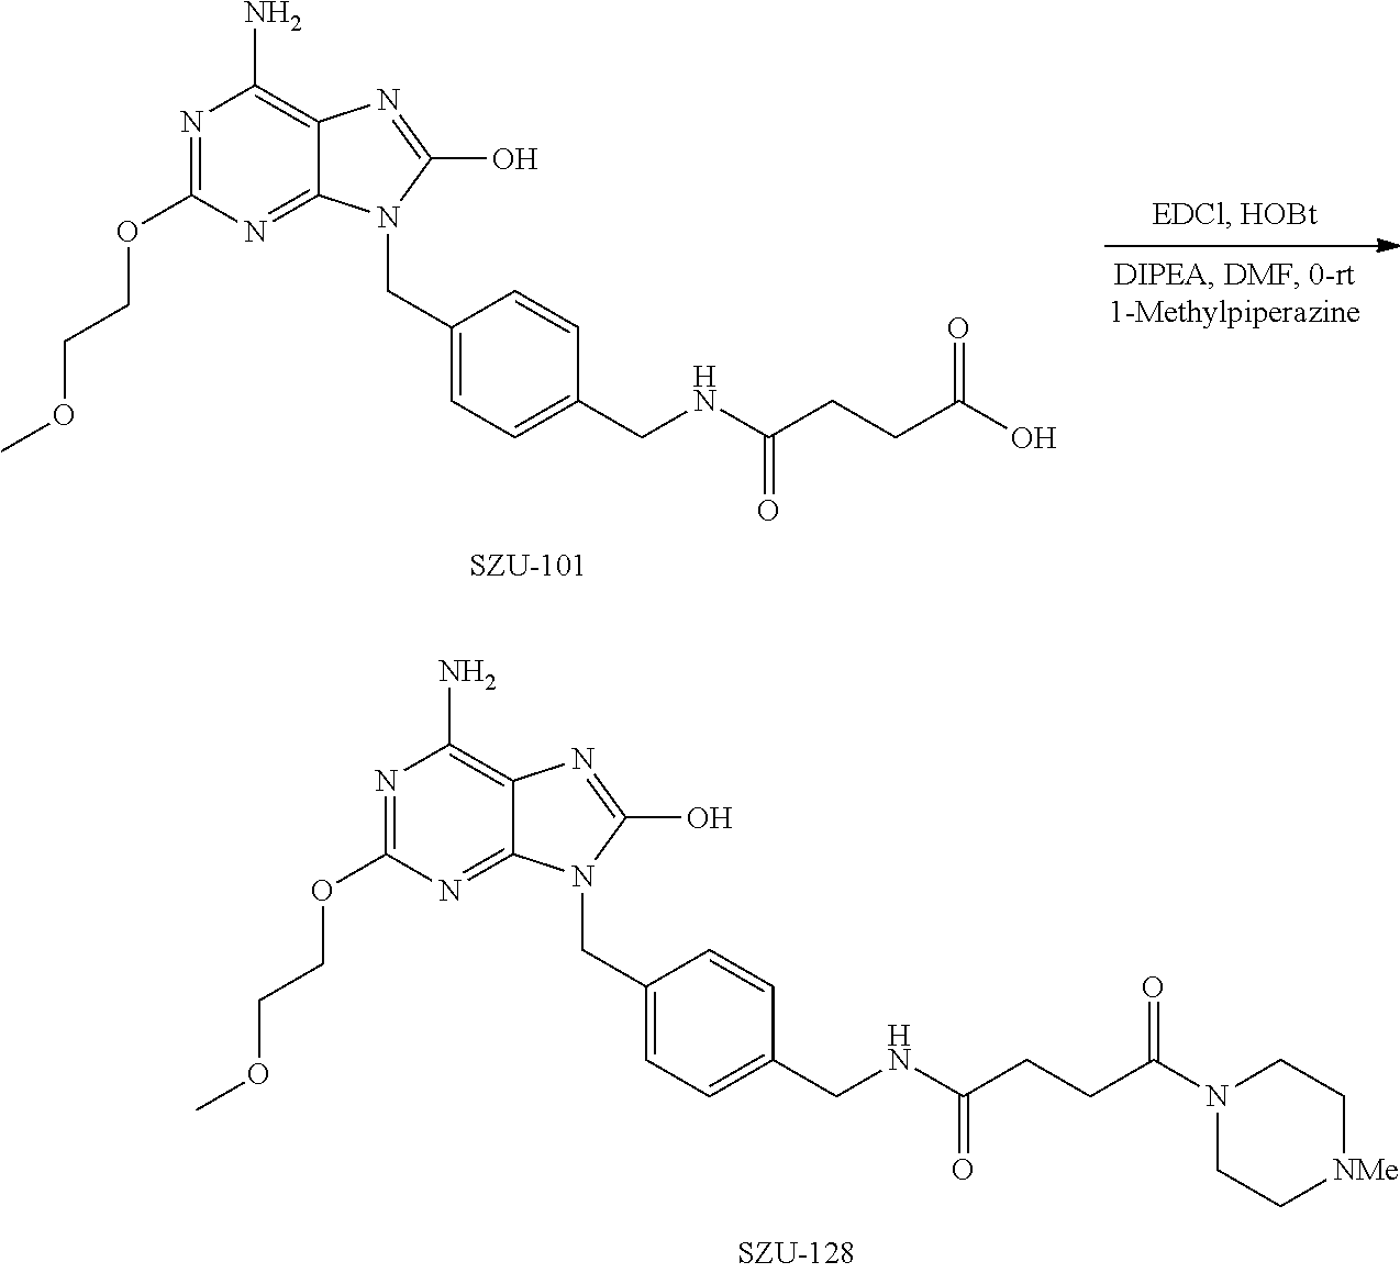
C1=CC(CNC(CCC(=O)O)=O)=CC=C1CN1C(O)=NC2=C(N)N=C(OCCOC)N=C12.C1=CC(CNC(CCC(=O)N2CC[NMe]CC2)=O)=CC=C1CN1C(O)=NC2=C(N)N=C(OCCOC)N=C12
